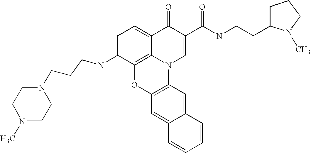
C1=C(NCCCN2CCN(C)CC2)C2=C3C(=C1)C(=O)C(C(NCCC1CCCN1C)=O)=CN3C1=C(O2)C=C2C(=C1)C=CC=C2
